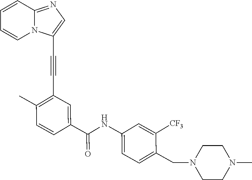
C1=CC=CN2C1=NC=C2C#CC1=C(C)C=CC(C(NC2=CC=C(CN3CCN(C)CC3)C([CF3])=C2)=O)=C1
